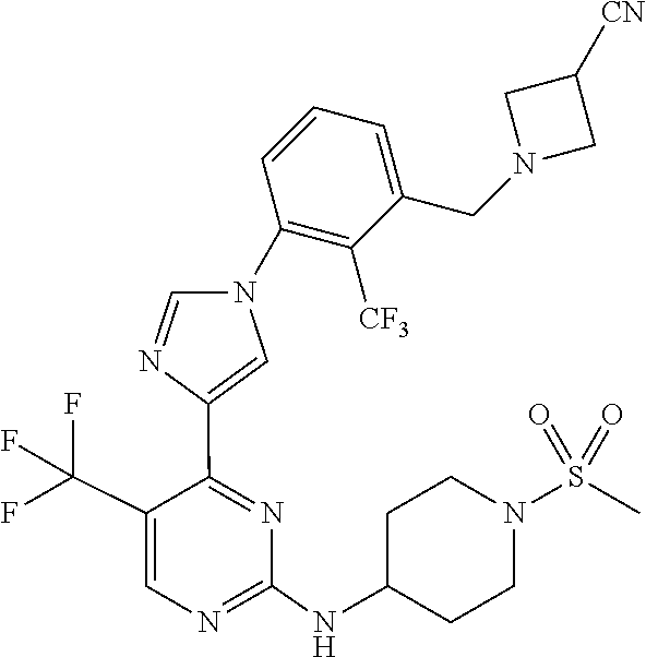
C1=C(C(F)(F)F)C(C2=CN(C3=C([CF3])C(CN4CC([CN])C4)=CC=C3)C=N2)=NC(NC2CCN(S(C)(=O)=O)CC2)=N1
